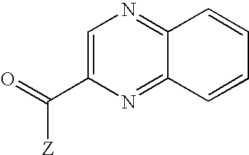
C1=C(C(=O)[Z])N=C2C(=N1)C=CC=C2
